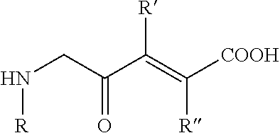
N(CC(C(=C([COOH])[R])[R])=O)[R]
